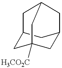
C12CC3([H3CO2C])CC(C1)CC(C2)C3
